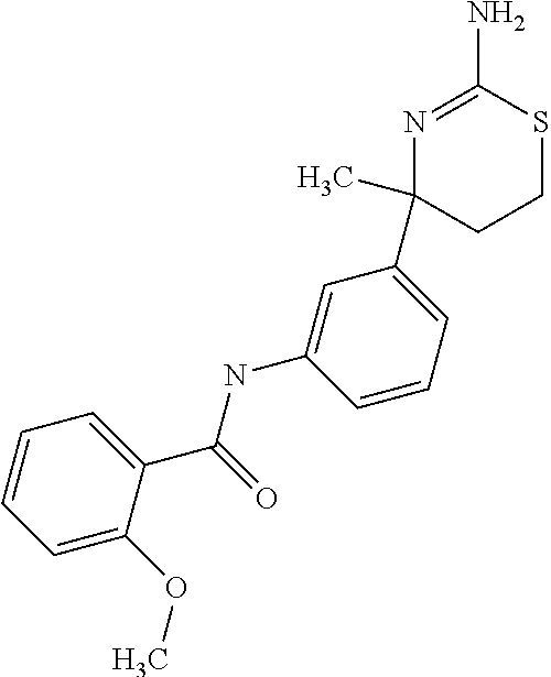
C1=C(C(=O)NC2=CC(C3(C)N=C(N)SCC3)=CC=C2)C(OC)=CC=C1
